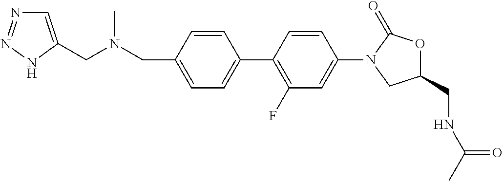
C1=C(CN(CC2=CN=NN2)C)C=CC(C2=C(F)C=C(N3CC(CNC(C)=O)OC3=O)C=C2)=C1
